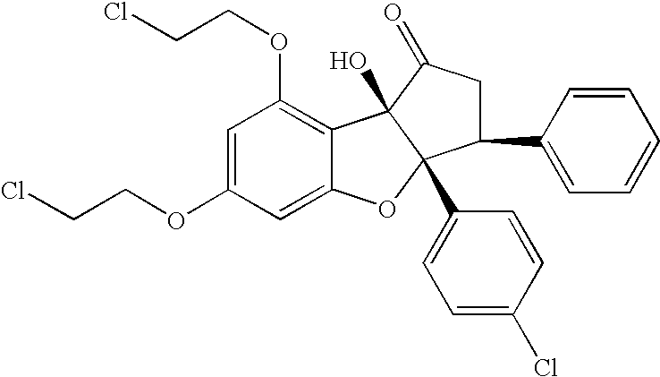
C1=C(OCCCl)C=C2C(=C1OCCCl)C1(O)C(C3=CC=C(Cl)C=C3)(O2)C(C2=CC=CC=C2)CC1=O
